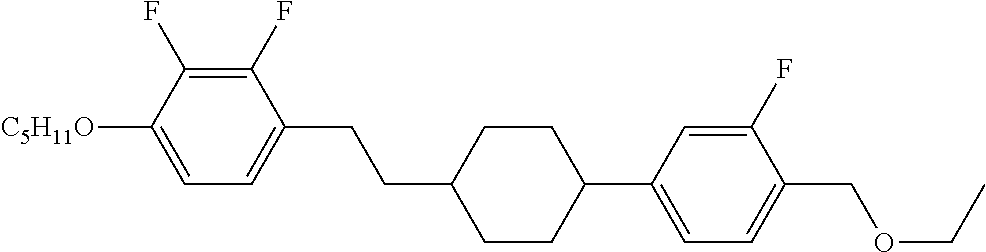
C1(F)=C(F)C([C5H11O])=CC=C1CCC1CCC(C2=CC=C(COCC)C(F)=C2)CC1
